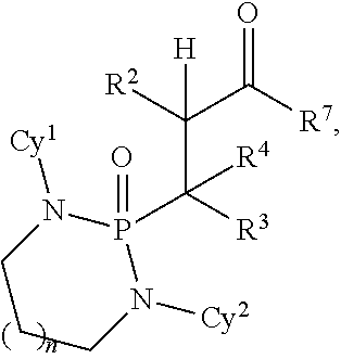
C1CCN([Cy2])P(C([R3])(C(C(=O)[R7])([R2])[H])[R4])(=O)N1[Cy1]
